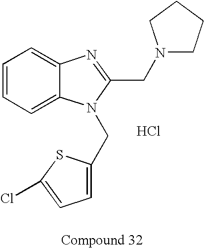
Cl.C1=CC=C2C(=C1)N=C(CN1CCCC1)N2CC1=CC=C(Cl)S1
